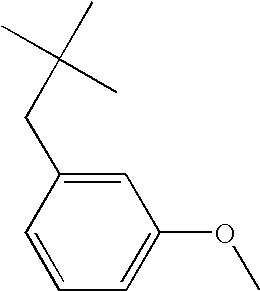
C1=C(CC(C)(C)C)C=CC=C1OC
